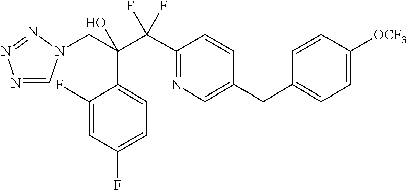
N1=CN(CC(C(C2=NC=C(CC3=CC=C([OCF3])C=C3)C=C2)(F)F)(O)C2=CC=C(F)C=C2F)N=N1
